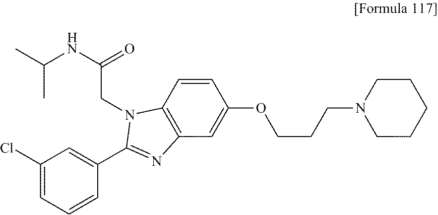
C(NC(C)C)(CN1C2=C(C=C(OCCCN3CCCCC3)C=C2)N=C1C1=CC(Cl)=CC=C1)=O
